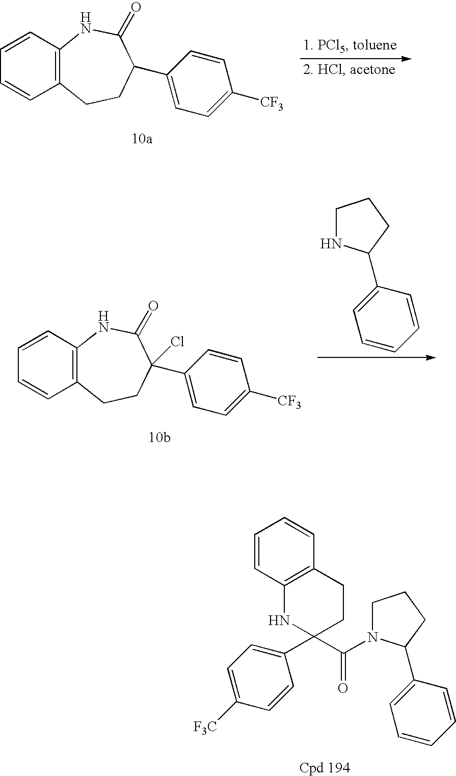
C1=CC2=C(C=C1)CCC(C1=CC=C([CF3])C=C1)C(=O)N2.C1NC(C2=CC=CC=C2)CC1.C1=CC2=C(C=C1)CCC(C1=CC=C([CF3])C=C1)(Cl)C(=O)N2.C1N(C(C2(C3=CC=C([F3C])C=C3)CCC3=C(N2)C=CC=C3)=O)C(C2=CC=CC=C2)CC1
